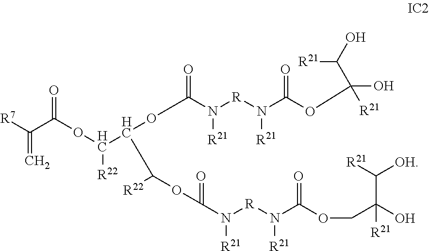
[R7]C(C(OC(C(OC(=O)N([R]N(C(OC(O)([R21])C(O)[R21])=O)[R21])[R21])C([R22])OC(=O)N([R]N(C(OCC(O)([R21])C([R21])[OH])=O)[R21])[R21])[R22])=O)=C
